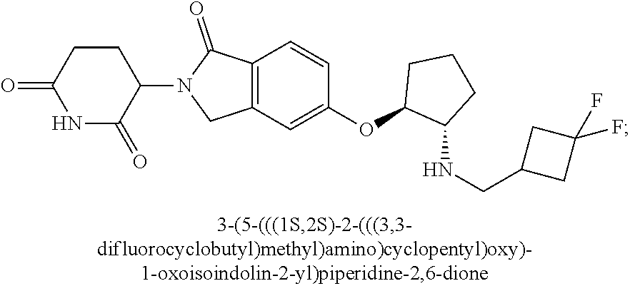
C1CC(=O)NC(=O)C1N1CC2=C(C1=O)C=CC(OC1C(NCC3CC(F)(F)C3)CCC1)=C2
